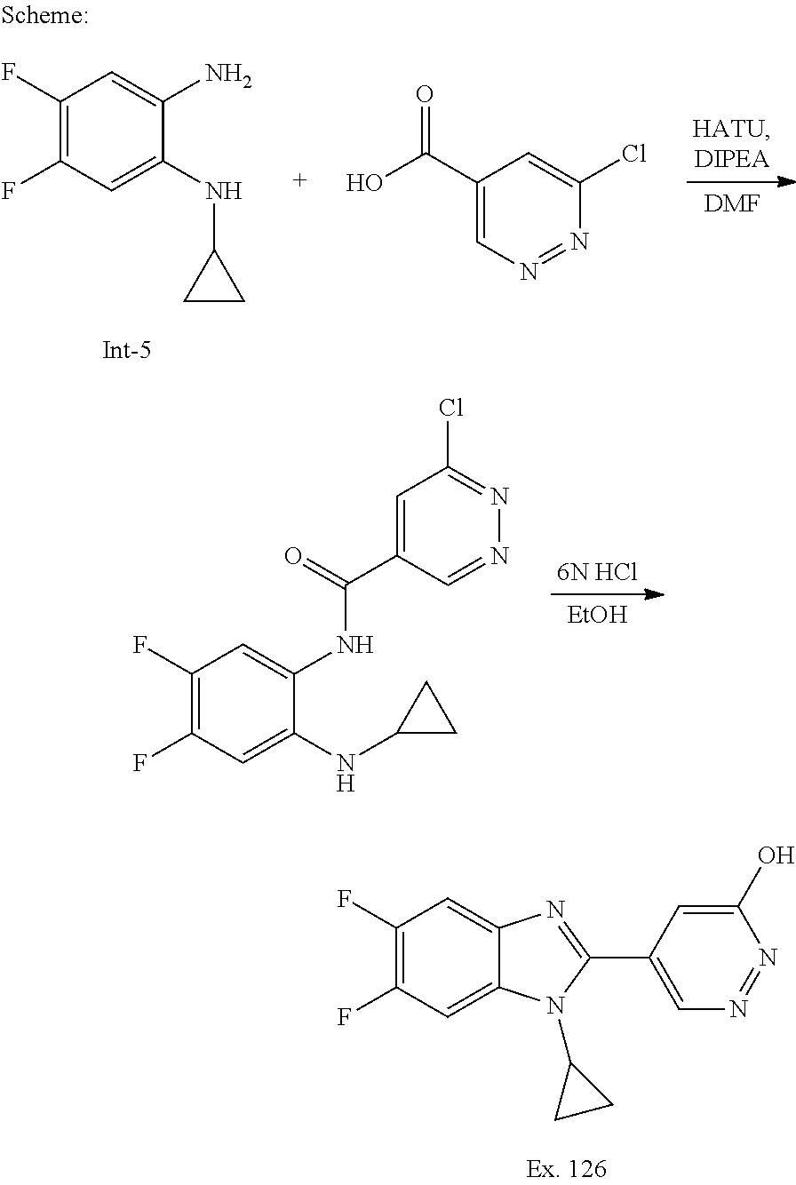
C1(F)=C(F)C=C(NC2CC2)C(N)=C1.C1(C(O)=O)=CN=NC(Cl)=C1.[DMF].[6N HCl].[EtOH].C1(F)=C(F)C=C(NC2CC2)C(NC(C2=CC(Cl)=NN=C2)=O)=C1.C1(F)=C(F)C=C2C(=C1)N=C(C1=CN=NC(O)=C1)N2C1CC1
